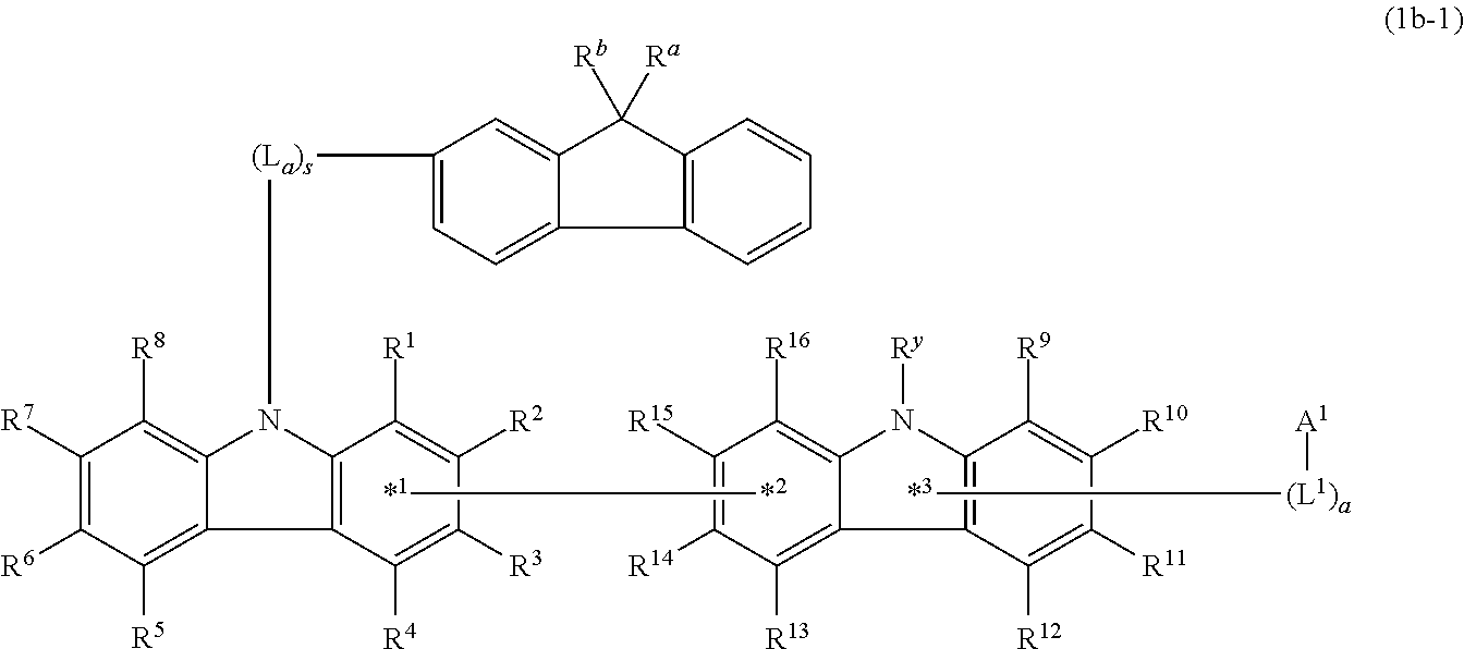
C1([R5])=C2C(=C([R8])C([R7])=C1[R6])N([(La)s]C1=CC=C3C(=C1)C([Ra])([Rb])C1=C3C=CC=C1)C1=C2C([R4])=C([R3])C([R2])=C1[R1].C1([R13])=C2C(=C([R16])C([R15])=C1[R14])N([Ry])C1=C2C([R12])=C([R11])C([R10])=C1[R9].[*1][*2].[*3][(L1)a][A1]
